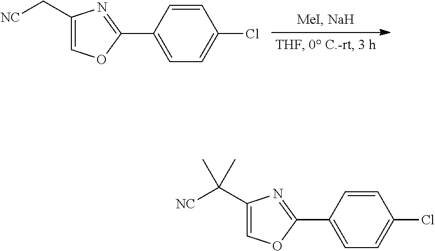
C1(C[NC])=COC(C2=CC=C(Cl)C=C2)=N1.C1(C([NC])(C)C)=COC(C2=CC=C(Cl)C=C2)=N1
